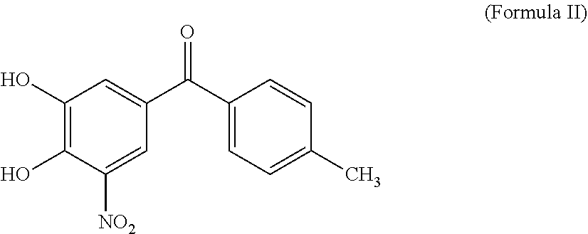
C1(O)=C(O)C([NO2])=CC(C(=O)C2=CC=C(C)C=C2)=C1
